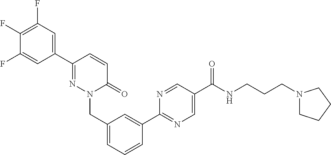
C1=C(C2=NC=C(C(NCCCN3CCCC3)=O)C=N2)C=CC=C1CN1N=C(C2=CC(F)=C(F)C(F)=C2)C=CC1=O
